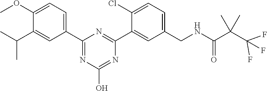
C1(C2=CC=C(OC)C(C(C)C)=C2)=NC(O)=NC(C2=CC(CNC(C(C(F)(F)F)(C)C)=O)=CC=C2Cl)=N1
